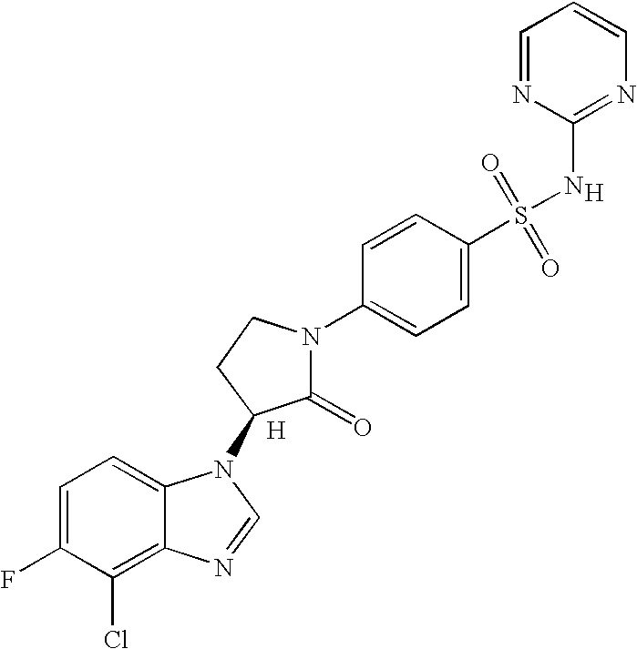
C1=C(F)C(Cl)=C2C(=C1)N(C1C(=O)N(C3=CC=C(S(=O)(=O)NC4=NC=CC=N4)C=C3)CC1)C=N2.[H].[H]
